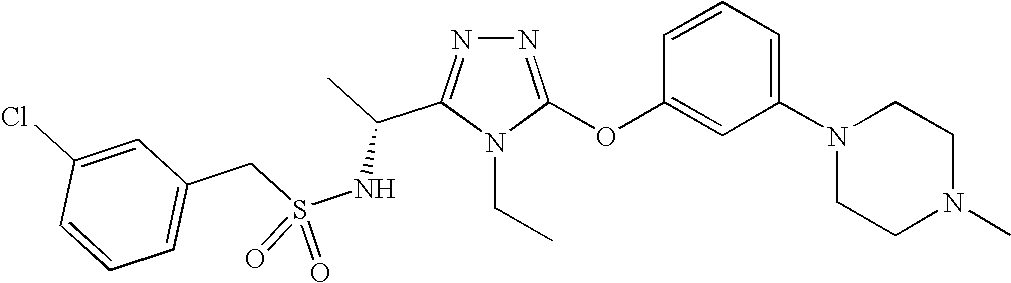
N1=C(OC2=CC(N3CCN(C)CC3)=CC=C2)N(CC)C(C(C)NS(CC2=CC=CC(Cl)=C2)(=O)=O)=N1
